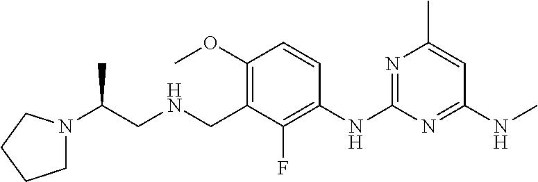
C1=CC(OC)=C(CNCC(N2CCCC2)C)C(F)=C1NC1=NC(C)=CC(NC)=N1
